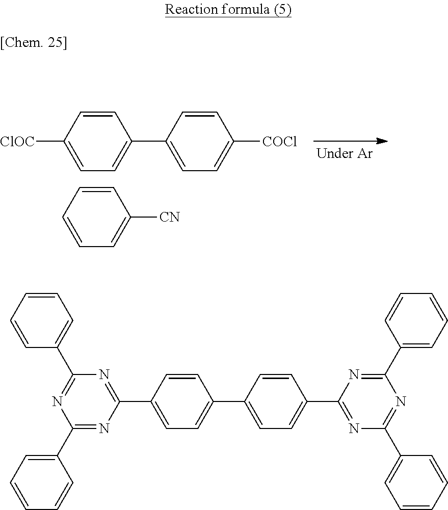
C1=CC([ClOC])=CC=C1C1=CC=C([COCl])C=C1.C1=CC=CC=C1[CN].C1=CC=CC(C2=NC(C3=CC=CC=C3)=NC(C3=CC=C(C4=CC=C(C5=NC(C6=CC=CC=C6)=NC(C6=CC=CC=C6)=N5)C=C4)C=C3)=N2)=C1
